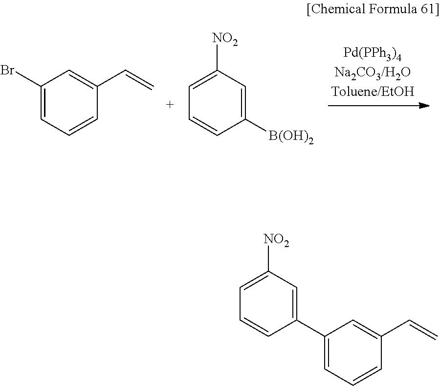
C1(Br)=CC=CC(C=C)=C1.C1([B(OH)2])=CC([NO2])=CC=C1.C1(C2=CC([NO2])=CC=C2)=CC=CC(C=C)=C1
